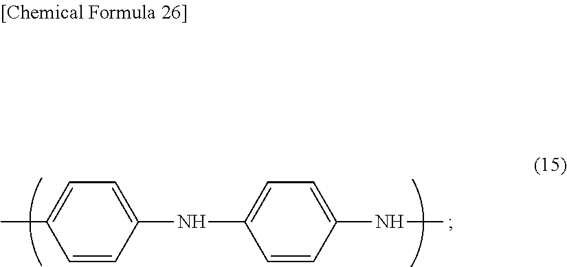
CC1=CC=C(NC2=CC=C(NC)C=C2)C=C1
